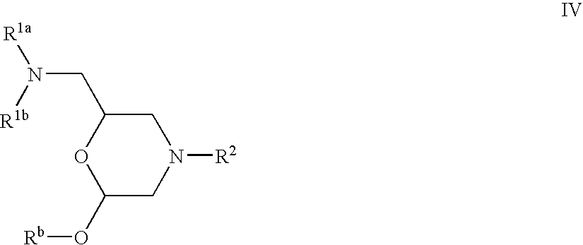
C1C(CN([R1a])[R1b])OC(O[Rb])CN1[R2]
